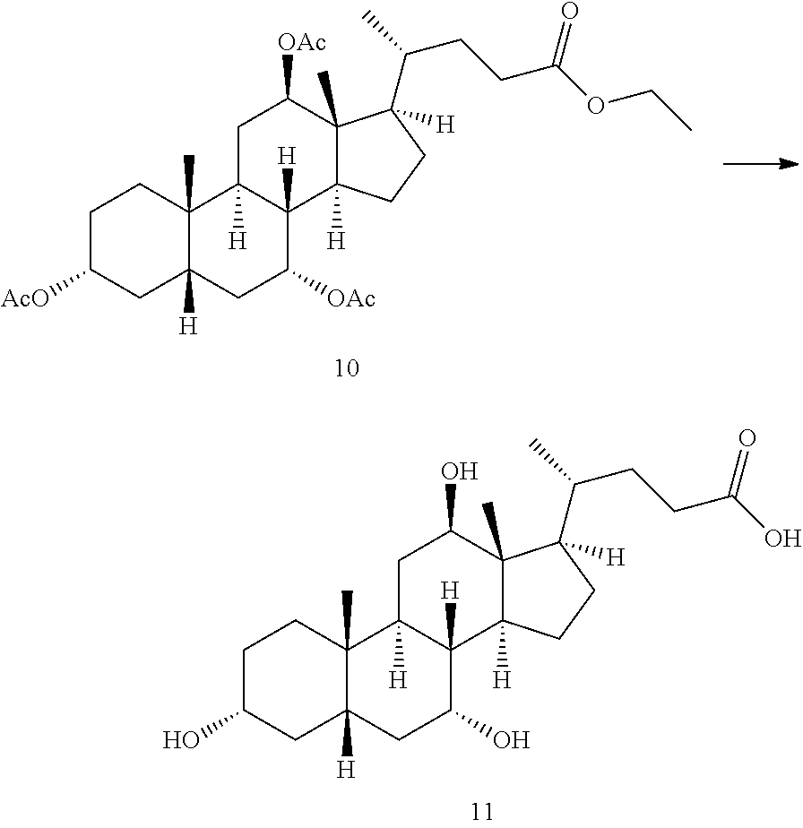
C12(C)C(O)CC3([H])C([H])(C1([H])CCC2(C(CCC(O)=O)C)[H])C(O)CC1([H])C3(C)CCC(O)C1.C12(C)C([OAc])CC3([H])C([H])(C1([H])CCC2(C(CCC(OCC)=O)C)[H])C([OAc])CC1([H])C3(C)CCC([AcO])C1
